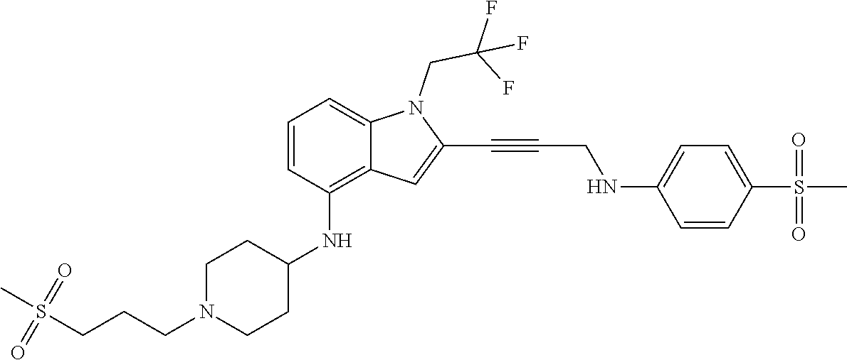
C(C#CC1=CC2=C(NC3CCN(CCCS(C)(=O)=O)CC3)C=CC=C2N1CC(F)(F)F)NC1=CC=C(S(C)(=O)=O)C=C1
